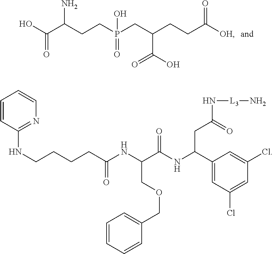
OC(C(CCP(CC(CCC([OH])=O)C(O)=O)(O)=O)N)=O.C1=CC(NCCCCC(NC(C(NC(C2=CC(Cl)=CC(Cl)=C2)CC(N[L3]N)=O)=O)COCC2=CC=CC=C2)=O)=NC=C1
